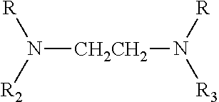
N([CH2CH2]N([R3])[R])([R2])[R]
